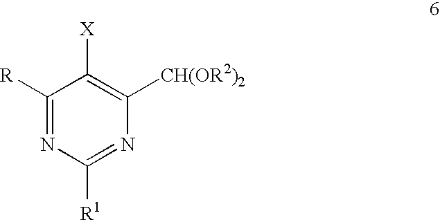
C1([R])=NC([R1])=NC([CH(OR2)2])=C1[X]
